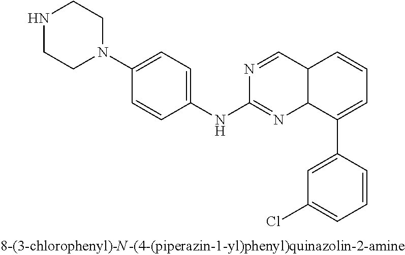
N1CCN(C2=CC=C(NC3=NC4C(C=N3)C=CC=C4C3=CC(Cl)=CC=C3)C=C2)CC1
